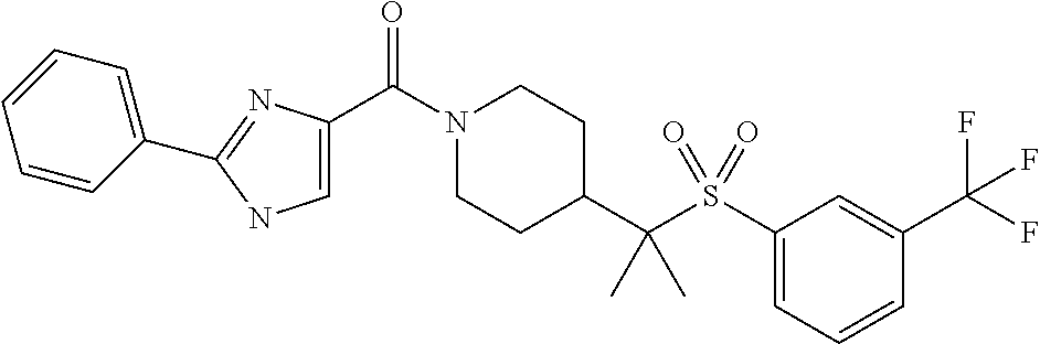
C1(C(N2CCC(C(S(C3=CC=CC(C(F)(F)F)=C3)(=O)=O)(C)C)CC2)=O)=CNC(C2=CC=CC=C2)=N1
